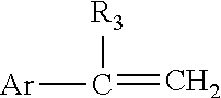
[Ar]C([R3])=C
